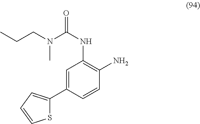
O=C(NC1=C(N)C=CC(C2=CC=CS2)=C1)N(CCC)C
